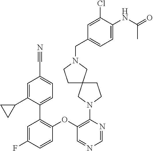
C1(OC2=C(C3=CC=C(C#N)C=C3C3CC3)C=C(F)C=C2)=C(N2CC3(CC2)CCN(CC2=CC=C(NC(=O)C)C(Cl)=C2)C3)N=CN=C1
